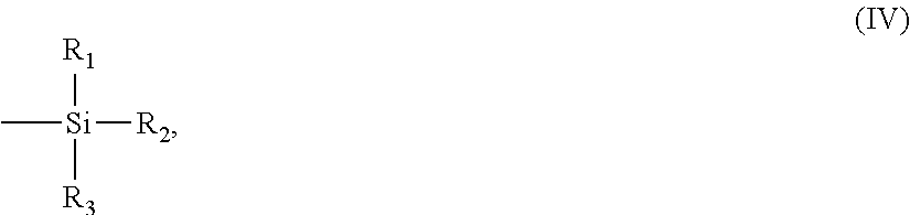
[R1][Si]([R3])([R2])C
